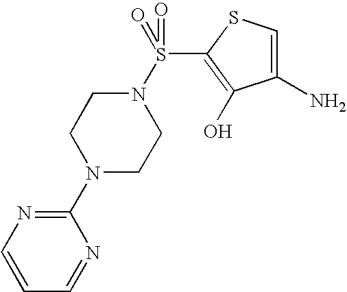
C1=NC(N2CCN(S(C3=C(O)C(N)=CS3)(=O)=O)CC2)=NC=C1
